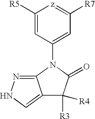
C1([R5])=CC(N2C(=O)C([R3])([R4])C3=CNN=C32)=CC([R7])=[z]1
